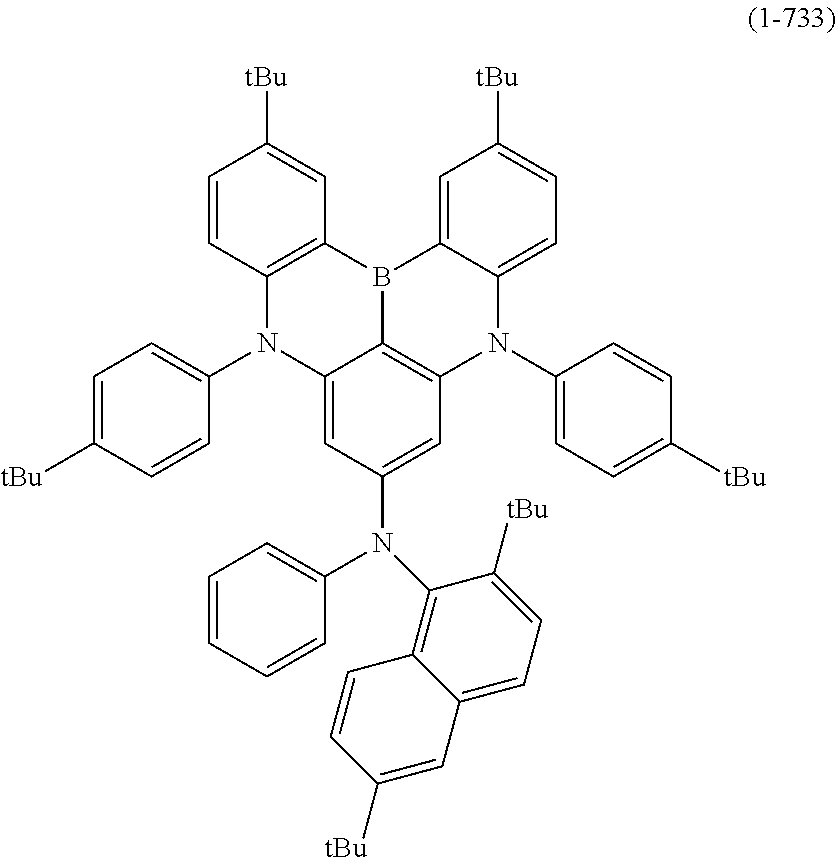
C12=C(C=CC([tBu])=C1)N(C1=CC=C([tBu])C=C1)C1=CC(N(C3=CC=CC=C3)C3=C4C(=CC=C3[tBu])C=C([tBu])C=C4)=CC3=C1B2C1=CC([tBu])=CC=C1N3C1=CC=C([tBu])C=C1
